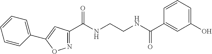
N1=C(C(NCCNC(C2=CC(O)=CC=C2)=O)=O)C=C(C2=CC=CC=C2)O1
